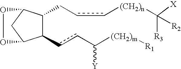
C1(ccC([(CH2)m][R1])[Y])C(Ccc[(CH2)n]C([R3])([X])[R2])C2CC1OO2
